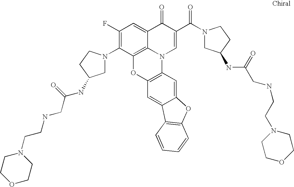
C12=C3C(=CC(F)=C1N1CC(NC(CNCCN4CCOCC4)=O)CC1)C(=O)C(C(=O)N1CC(NC(CNCCN4CCOCC4)=O)CC1)=CN3C1=C(O2)C=C2C(=C1)OC1=C2C=CC=C1
